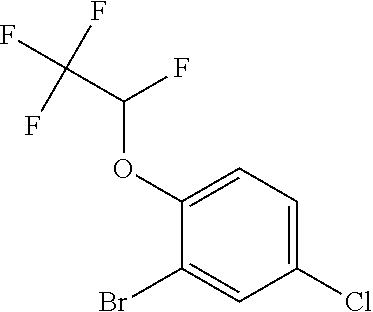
C1(OC(C(F)(F)F)F)=CC=C(Cl)C=C1Br
